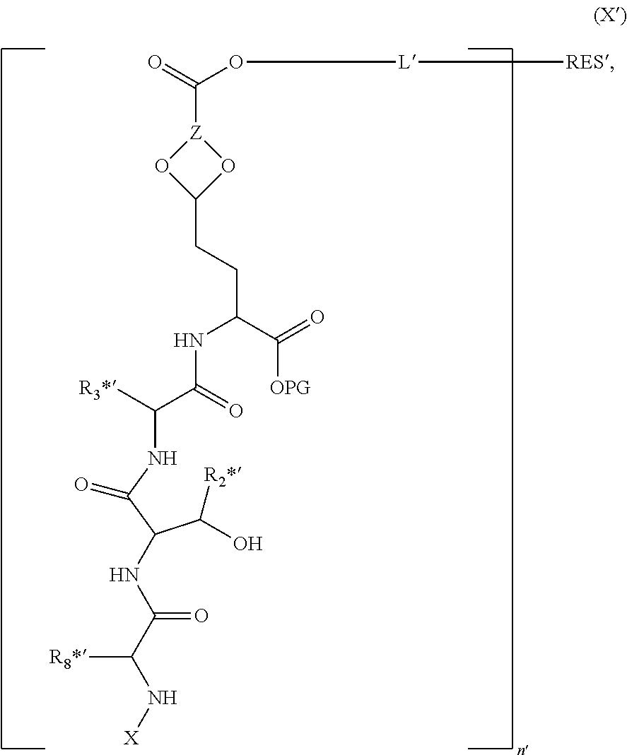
[Z]1(C(=O)O[L][RES])OC(CCC(NC(=O)C([R3*])NC(C(C([R2*])O)NC(C([R8*])N[X])=O)=O)C([OPG])=O)O1
